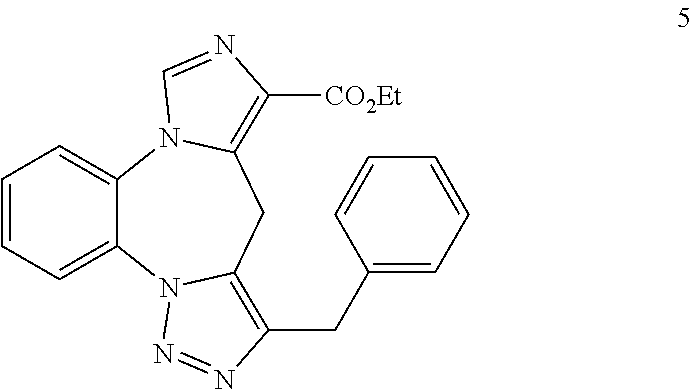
C12=CC=CC=C1N1C(=C(CC3=CC=CC=C3)N=N1)CC1=C([CO2Et])N=CN21
